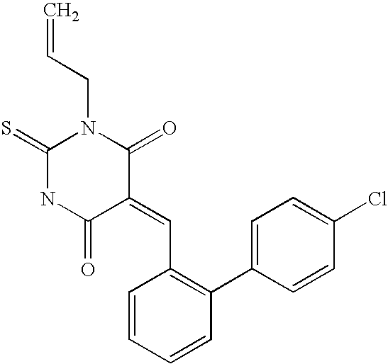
C=CCN1C(=S)NC(=O)C(=CC2=C(C3=CC=C(Cl)C=C3)C=CC=C2)C1=O
